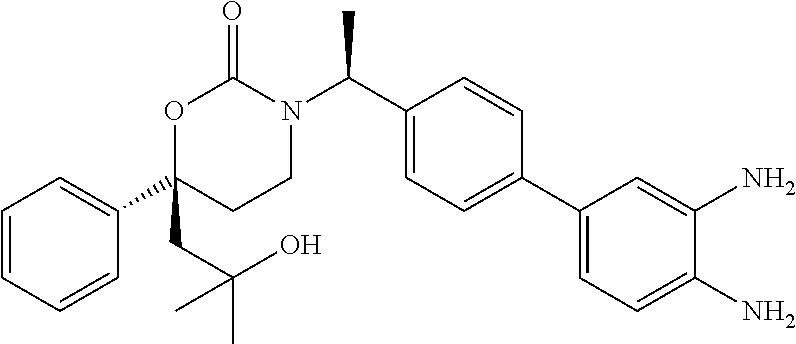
C1=CC=CC(C2(CC(C)(C)O)CCN(C(C3=CC=C(C4=CC=C(N)C(N)=C4)C=C3)C)C(=O)O2)=C1
